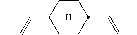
CC=CC1CCC(C=CC)CC1.[H]
